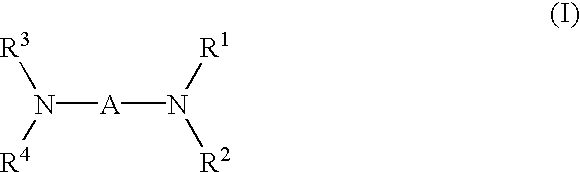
N([A]N([R2])[R1])([R4])[R3]
